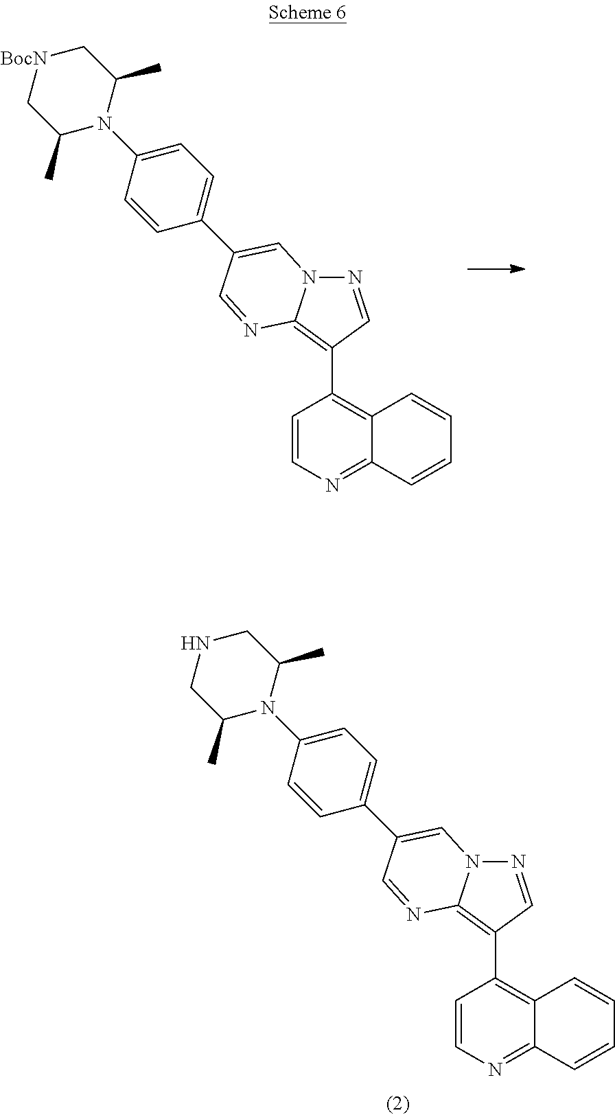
C1=CN=C2C(=C1C1=C3N(N=C1)C=C(C1=CC=C(N4C(C)C[BocN]CC4C)C=C1)C=N3)C=CC=C2.C1=CN=C2C(=C1C1=C3N(N=C1)C=C(C1=CC=C(N4C(C)CNCC4C)C=C1)C=N3)C=CC=C2
